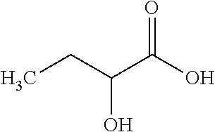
C(C(C(O)=O)O)C
